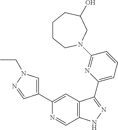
C1(C2=CN(CC)N=C2)=CC2=C(C=N1)NN=C2C1=CC=CC(N2CCCCC(O)C2)=N1
